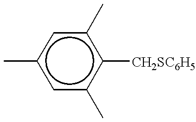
c1(C)cc(C)c([CH2SC6H5])c(C)c1
